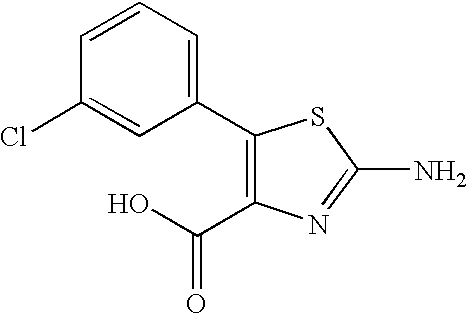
C1=CC=C(C2=C(C(O)=O)N=C(N)S2)C=C1Cl
